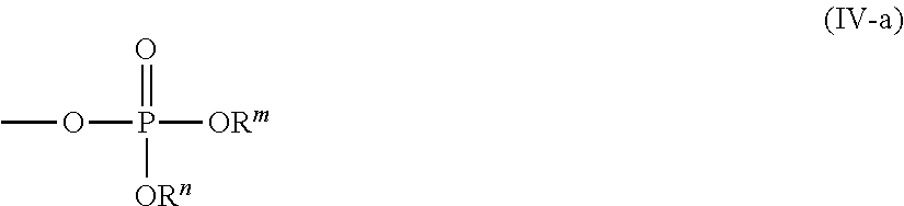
COP([ORm])(=O)[ORn]
